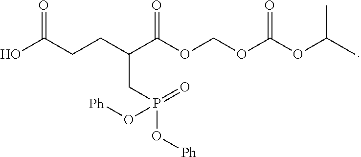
OC(CCC(C(OCOC(OC(C)C)=O)=O)CP(=O)(O[Ph])O[Ph])=O
